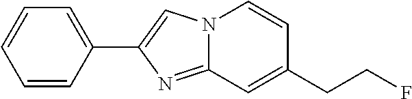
C1(C2=CN3C(=N2)C=C(CCF)C=C3)=CC=CC=C1
